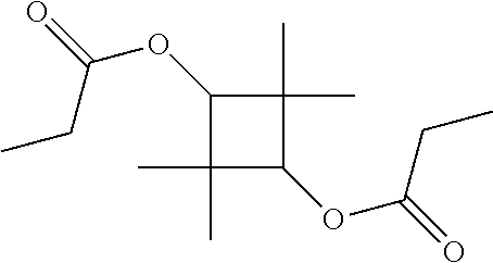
C1(OC(=O)CC)C(C)(C)C(OC(=O)CC)C1(C)C
